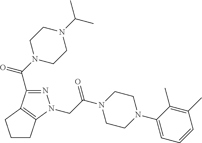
N1=C(C(N2CCN(C(C)C)CC2)=O)C2=C(N1CC(N1CCN(C3=CC=CC(C)=C3C)CC1)=O)CCC2
